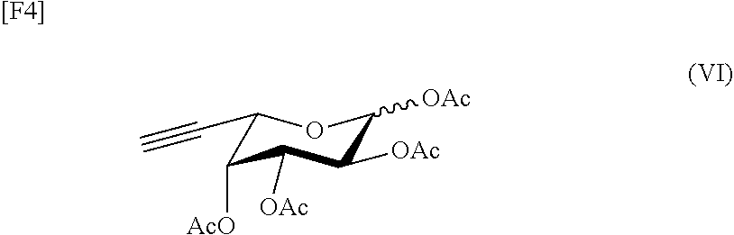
C1(C#C)C([AcO])C([OAc])C([OAc])C([OAc])O1.[[F4]]
